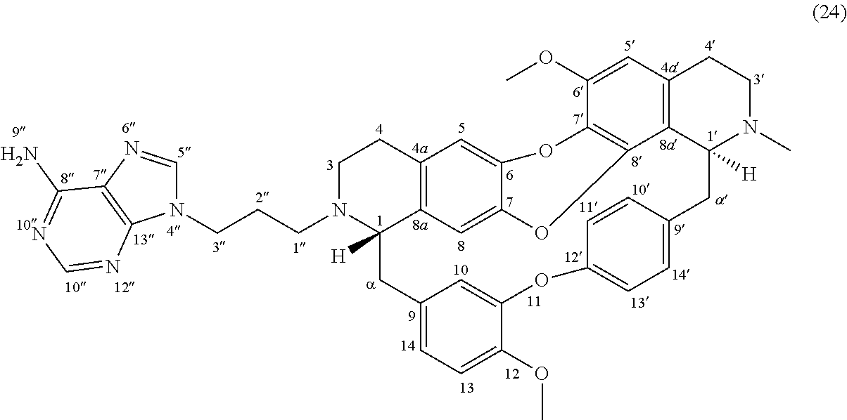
C1N(CCCN2C=NC3=C2N=CN=C3N)C2([H])C3=C(C1)C=C1C(=C3)OC3=C(O1)C(OC)=CC1=C3C([H])(N(C)CC1)CC1=CC=C(OC3=CC(=CC=C3OC)C2)C=C1
